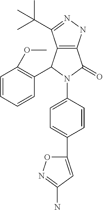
C12=C(C(C(C)(C)C)=NN1)C(C1=C(OC)C=CC=C1)N(C1=CC=C(C3=CC(N)=NO3)C=C1)C2=O
